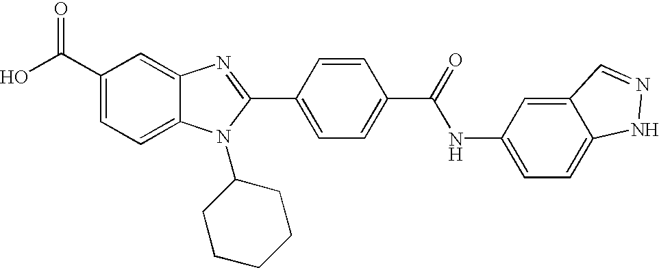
C1(C(O)=O)=CC=C2C(=C1)N=C(C1=CC=C(C(=O)NC3=CC=C4C(=C3)C=NN4)C=C1)N2C1CCCCC1
